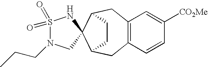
C12=C(CC3C4(C(C1)CC3)NS(=O)(=O)N(CCC)C4)C=C([CO2Me])C=C2
